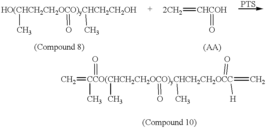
[HO(CHCH2CH2OCO)yCHCH2CH2OH](C)(=O)C.[CHCOH](=O)=[2CH2].C=[CCO(CHCH2CH2OCO)yCHCH2CH2OCC](=O)(C)(C)(=O)(C)(=C)(=O)[H]
